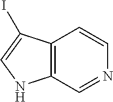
C12=C(C=NC=C1)NC=C2I
